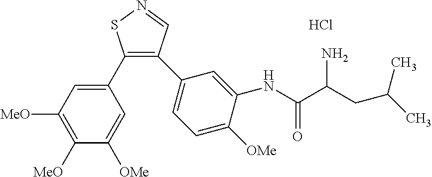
C1(C2=CC([MeO])=C([MeO])C([OMe])=C2)=C(C2=CC=C([OMe])C(NC(C(CC(C)C)N)=O)=C2)C=NS1.Cl
